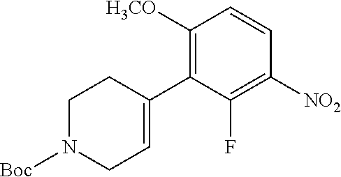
C1N([Boc])CC=C(C2=C([H3CO])C=CC([NO2])=C2F)C1
